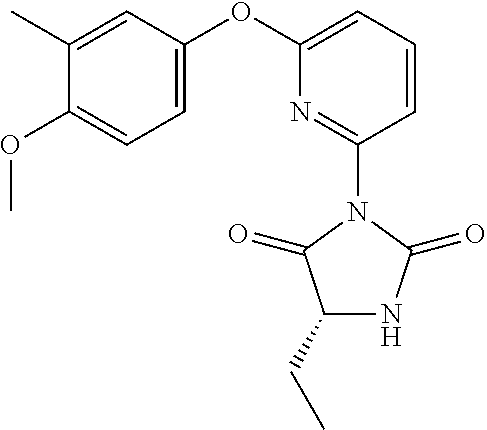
C1=C(OC2=CC=CC(N3C(=O)C(CC)NC3=O)=N2)C=C(C)C(OC)=C1
